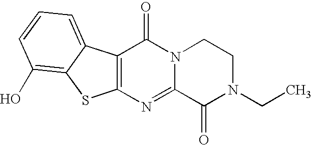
C12=C(N=C3N(C1=O)CCN(CC)C3=O)SC1=C(O)C=CC=C21
